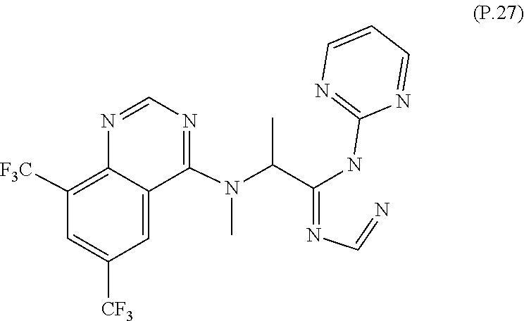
N(C=N)=C(C(N(C)C1=NC=NC2=C([F3C])C=C([CF3])C=C12)C)NC1=NC=CC=N1
